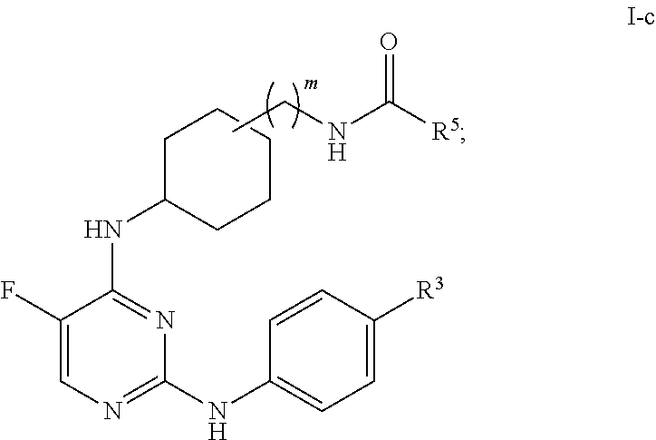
C1(F)=CN=C(NC2=CC=C([R3])C=C2)N=C1NC1CCCCC1.CCNC([R5])=O
